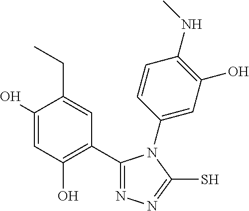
C1(C2=C(O)C=C(O)C(CC)=C2)=NN=C(S)N1C1=CC(O)=C(NC)C=C1
